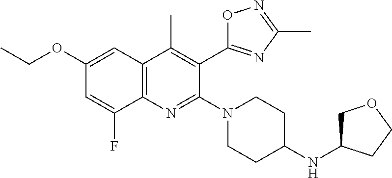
C1(OCC)=CC2=C(N=C(N3CCC(NC4COCC4)CC3)C(C3=NC(C)=NO3)=C2C)C(F)=C1
